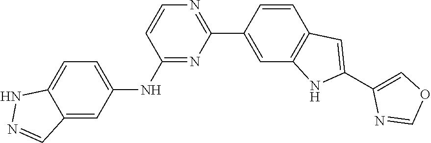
N1=C(NC2=CC=C3C(=C2)C=NN3)C=CN=C1C1=CC2=C(C=C1)C=C(C1=COC=N1)N2
